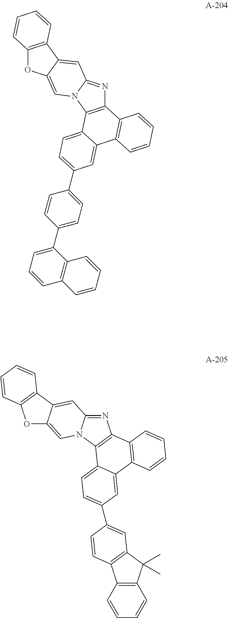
C12=C(N3C(=N1)C=C1C(=C3)OC3=C1C=CC=C3)C1=CC=C(C3=CC=C(C4=CC=CC5=C4C=CC=C5)C=C3)C=C1C1=C2C=CC=C1.O1C2=CN3C(=NC4=C3C3=CC=C(C5=CC6=C(C7=C(C=CC=C7)C6(C)C)C=C5)C=C3C3=C4C=CC=C3)C=C2C2=C1C=CC=C2
